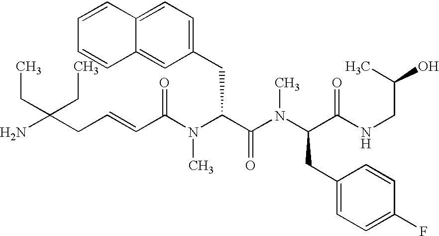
NC(CC=CC(N(C(C(N(C(CC1=CC=C(F)C=C1)C(NCC(O)C)=O)C)=O)CC1=CC=C2C(=C1)C=CC=C2)C)=O)(CC)CC
